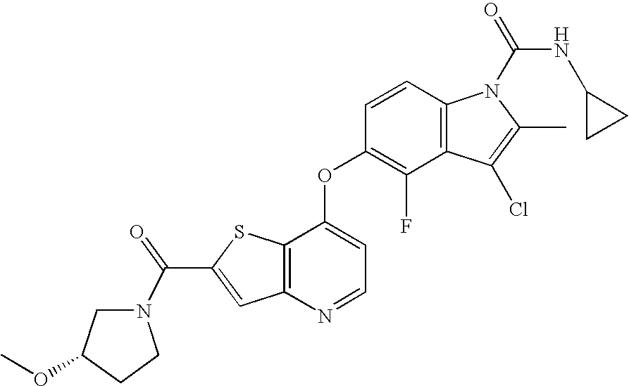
C12=C(C(OC3=C(F)C4=C(C=C3)N(C(=O)NC3CC3)C(C)=C4Cl)=CC=N1)SC(C(=O)N1CC(OC)CC1)=C2
